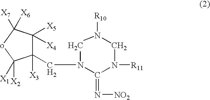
C1(CN2CN([R10])CN([R11])C2=N[NO2])([X3])C([X5])([X4])C([X7])([X6])oC1([X2])[X1]
